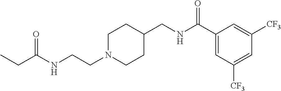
C1N(CCNC(CC)=O)CCC(CNC(C2=CC([CF3])=CC([CF3])=C2)=O)C1
